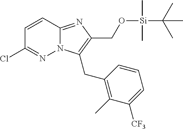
N12C(=NC(CO[Si](C(C)(C)C)(C)C)=C1CC1=C(C)C([CF3])=CC=C1)C=CC(Cl)=N2
